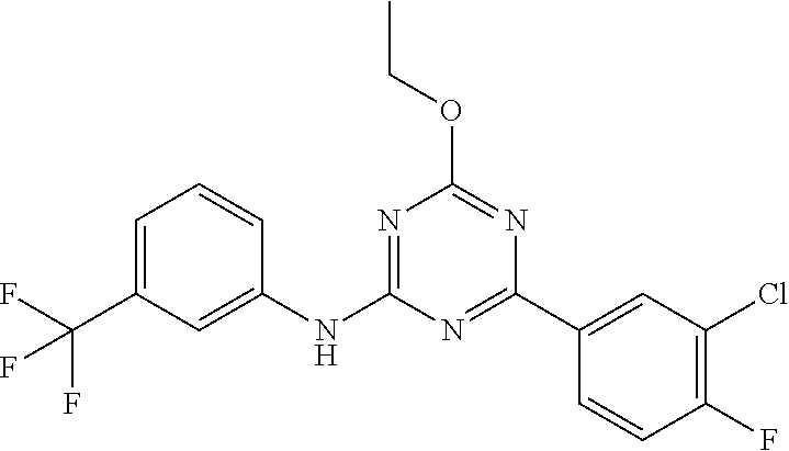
N1=C(C2=CC(Cl)=C(F)C=C2)N=C(OCC)N=C1NC1=CC(C(F)(F)F)=CC=C1
